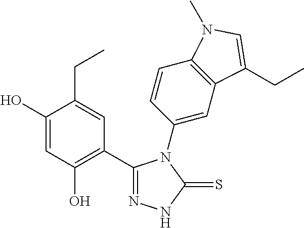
C1(C2=C(O)C=C(O)C(CC)=C2)=NNC(=S)N1C1=CC2=C(C=C1)N(C)C=C2CC
